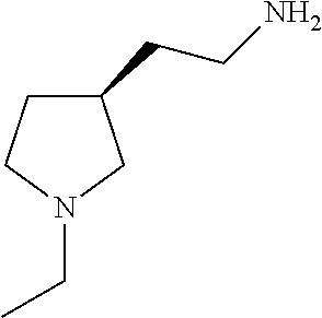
C1(CCN)CCN(CC)C1
